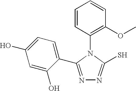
C1(N2C(S)=NN=C2C2=CC=C(O)C=C2O)=C(OC)C=CC=C1
